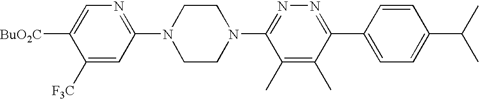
C1([F3C])=CC(N2CCN(C3=NN=C(C4=CC=C(C(C)C)C=C4)C(C)=C3C)CC2)=NC=C1[BuO2C]
